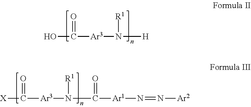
OC([Ar3]N([H])[R1])=O.[X]C([Ar3]N([R1])C([Ar1]N=N[Ar2])=O)=O
